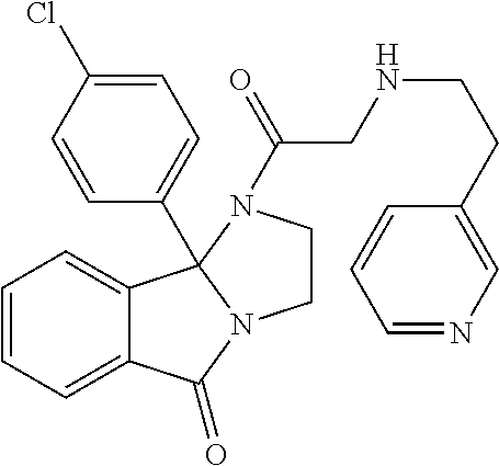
C1=CC=C2C(=C1)C(=O)N1CCN(C(=O)CNCCC3=CN=CC=C3)C21C1=CC=C(Cl)C=C1
